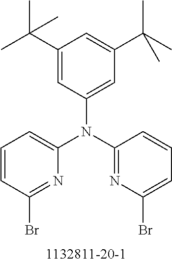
C1=CC(Br)=NC(N(C2=NC(Br)=CC=C2)C2=CC(C(C)(C)C)=CC(C(C)(C)C)=C2)=C1
